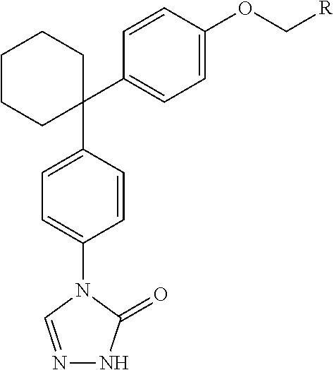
C1(C2=CC=C(OC[R])C=C2)(C2=CC=C(N3C(=O)NN=C3)C=C2)CCCCC1
